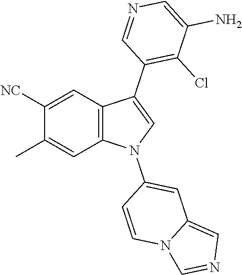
C12=C(C=C([NC])C(C)=C1)C(C1=C(Cl)C(N)=CN=C1)=CN2C1=CC2=CN=CN2C=C1
